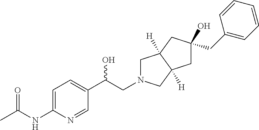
C1N(CC(C2=CC=C(NC(C)=O)N=C2)O)CC2([H])C1([H])CC(CC1=CC=CC=C1)(O)C2
